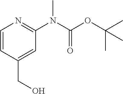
C1=CC(CO)=CC(N(C(OC(C)(C)C)=O)C)=N1
